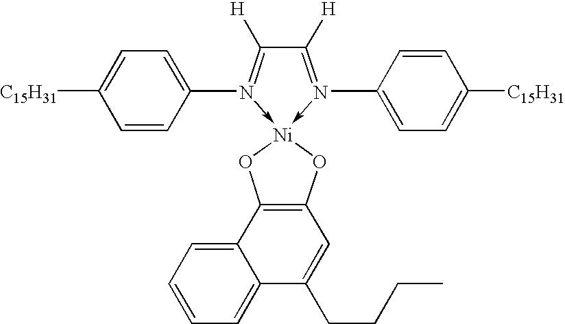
C1=CC(N2->[Ni]3(-N(C4=CC=C([C15H31])C=C4)=C([H])C=2[H])OC2=C(C4=CC=CC=C4C(CCCC)=C2)O3)=CC=C1[C15H31]
